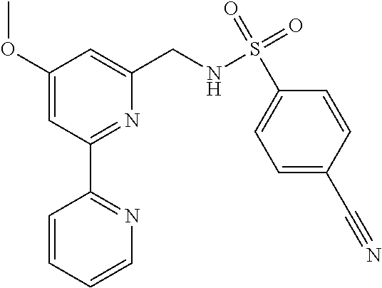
C1(OC)=CC(C2=NC=CC=C2)=NC(CNS(C2=CC=C(C#N)C=C2)(=O)=O)=C1
